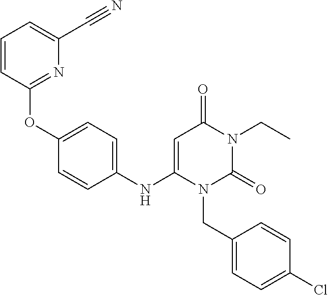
O(C1=CC=C(NC2=CC(=O)N(CC)C(=O)N2CC2=CC=C(Cl)C=C2)C=C1)C1=NC(C#N)=CC=C1
